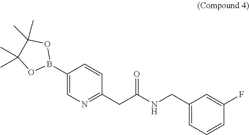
C1(B2OC(C)(C)C(C)(C)O2)=CN=C(CC(NCC2=CC=CC(F)=C2)=O)C=C1
